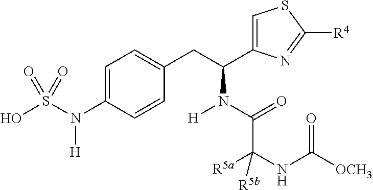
C1=C(N(S(O)(=O)=O)[H])C=CC(CC(C2=CSC([R4])=N2)N([H])C(=O)C(NC([OCH3])=O)([R5a])[R5b])=C1
